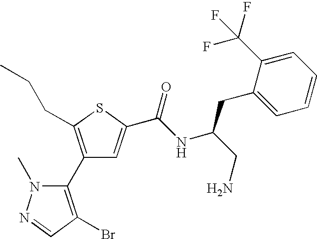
C1(C2=C(Br)C=NN2C)=C(CCC)SC(C(NC(CN)CC2=CC=CC=C2C(F)(F)F)=O)=C1
